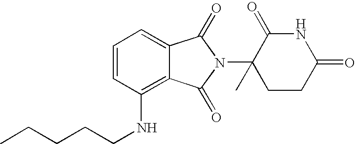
C(NC1=C2C(=CC=C1)C(=O)N(C1(C)CCC(=O)NC1=O)C2=O)CCCC
